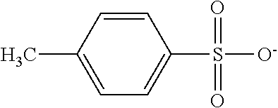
C1=CC(C)=CC=C1S([O-])(=O)=O
